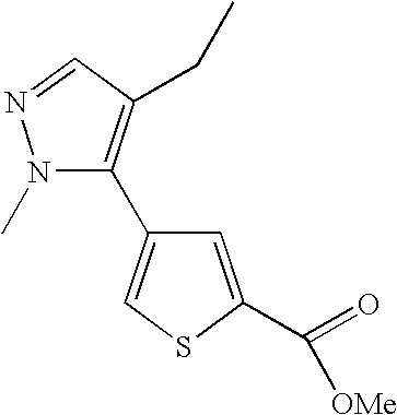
N1(C)C(C2=CSC(C(=O)[OMe])=C2)=C(CC)C=N1
